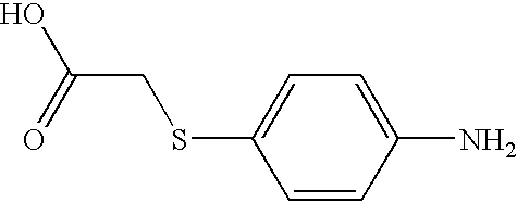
C1(SCC(O)=O)=CC=C(N)C=C1
